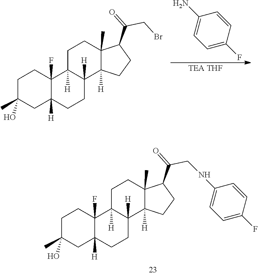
C1C(C)(O)CC2([H])C(F)(C1)C1([H])C([H])(CC2)C2([H])C(C)(CC1)C(C(=O)CNC1=CC=C(F)C=C1)CC2.C1C(C)(O)CC2([H])C(F)(C1)C1([H])C([H])(CC2)C2([H])C(C)(CC1)C(C(CBr)=O)CC2.[TEA THF].C1=C(F)C=CC(N)=C1
